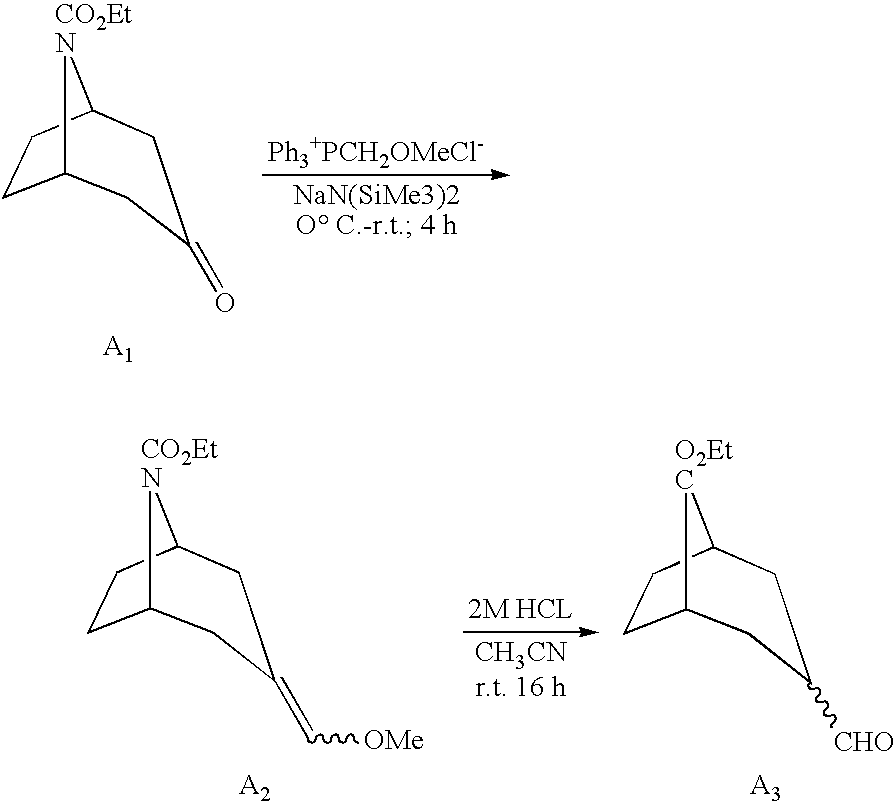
C12CCC([CO2EtN]1)CC(=O)C2.C12CCC([CO2EtN]1)CC(=C[OMe])C2.C12CCC([O2EtC]1)CC([CHO])C2
